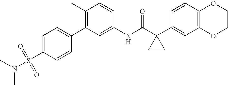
C1(C2=C(C)C=CC(NC(C3(C4=CC5=C(C=C4)OCCO5)CC3)=O)=C2)=CC=C(S(N(C)C)(=O)=O)C=C1
